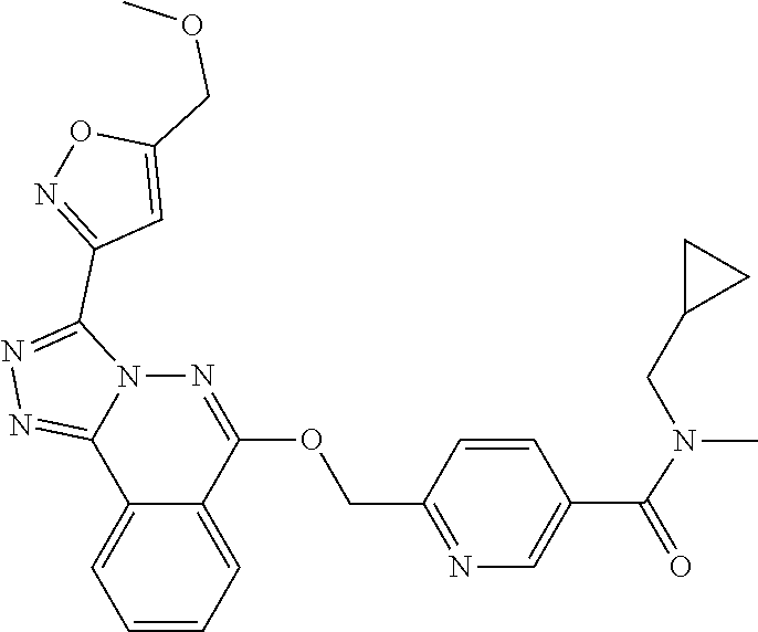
N(C(C1=CN=C(COC2=NN3C(C4=NOC(COC)=C4)=NN=C3C3=CC=CC=C32)C=C1)=O)(C)CC1CC1
